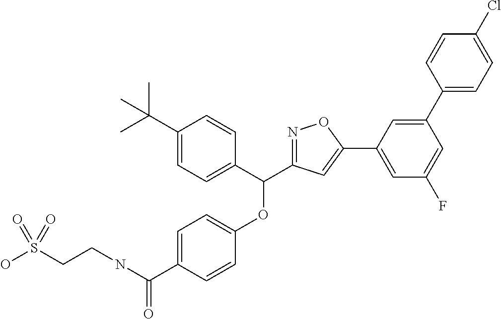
C1=C(C(NCCS(O)(=O)=O)=O)C=CC(OC(C2=CC=C(C(C)(C)C)C=C2)C2=NOC(C3=CC(F)=CC(C4=CC=C(Cl)C=C4)=C3)=C2)=C1
